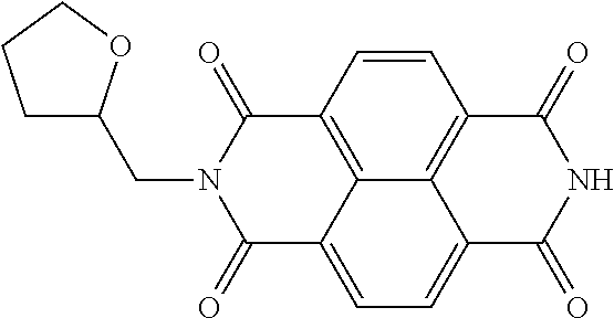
N1(CC2CCCO2)C(=O)C2=C3C(=CC=C4C3=C(C=C2)C(=O)NC4=O)C1=O
